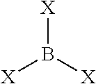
[X]B([X])[X]
